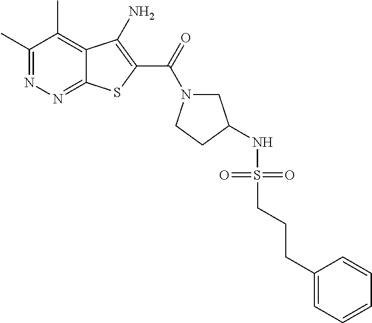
C1(C)=NN=C2C(=C1C)C(N)=C(C(=O)N1CC(NS(CCCC3=CC=CC=C3)(=O)=O)CC1)S2
